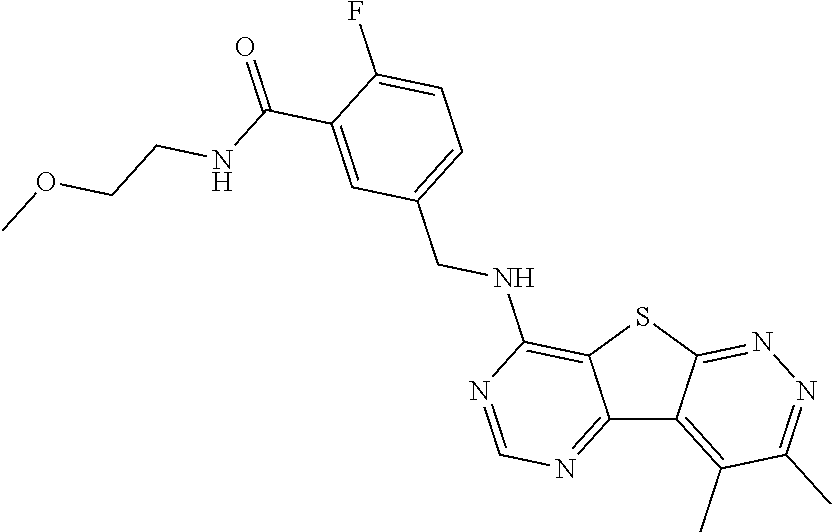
C12=NC=NC(NCC3=CC=C(F)C(C(=O)NCCOC)=C3)=C1SC1=NN=C(C)C(C)=C21
